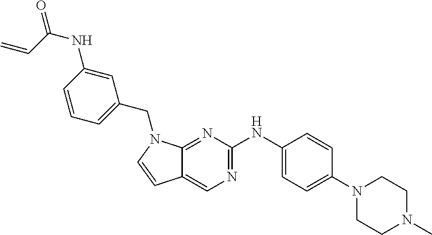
C12=NC(NC3=CC=C(N4CCN(C)CC4)C=C3)=NC=C1C=CN2CC1=CC=CC(NC(C=C)=O)=C1
